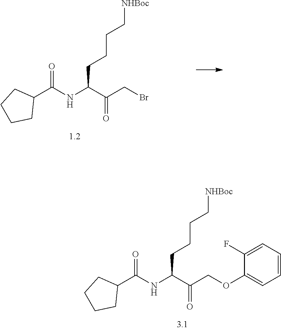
O=C(NC(C(CBr)=O)CCCC[NHBoc])C1CCCC1.O=C(NC(C(COC1=CC=CC=C1F)=O)CCCC[NHBoc])C1CCCC1
